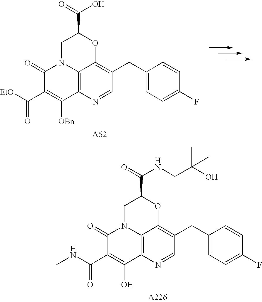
C1(=O)C(C([EtO])=O)=C([OBn])C2=C3N1CC(C(=O)O)OC3=C(CC1=CC=C(F)C=C1)C=N2.C1(=O)C(C(NC)=O)=C(O)C2=C3N1CC(C(=O)NCC(O)(C)C)OC3=C(CC1=CC=C(F)C=C1)C=N2
